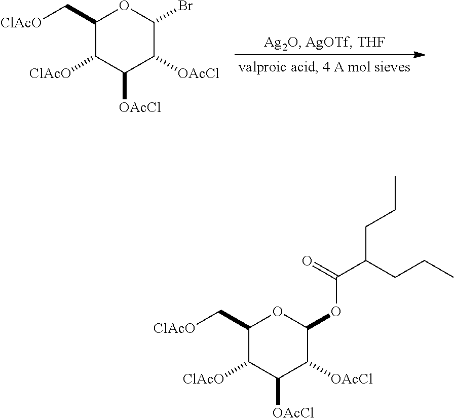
C1(C[ClAcO])C([ClAcO])C([OAcCl])C([OAcCl])C(Br)O1.C1(C[ClAcO])C([ClAcO])C([OAcCl])C([OAcCl])C(OC(C(CCC)CCC)=O)O1
